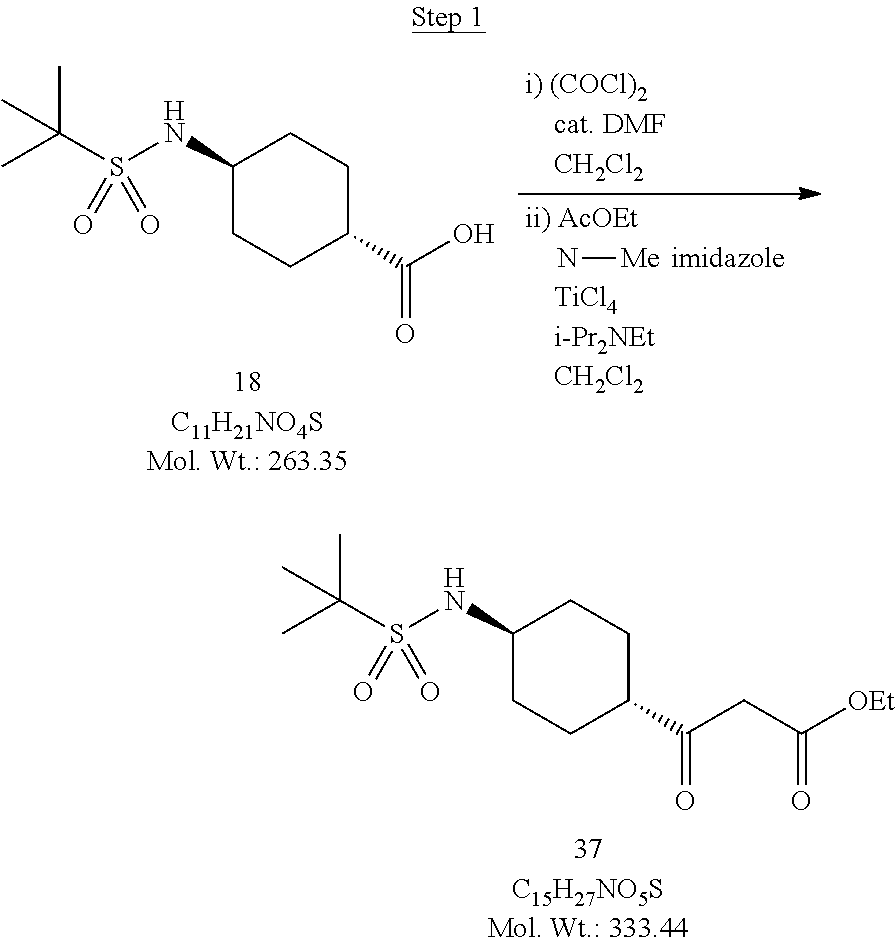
CC(S(NC1CCC(C(O)=O)CC1)(=O)=O)(C)C.N[Me].CC(S(NC1CCC(C(CC([OEt])=O)=O)CC1)(=O)=O)(C)C
